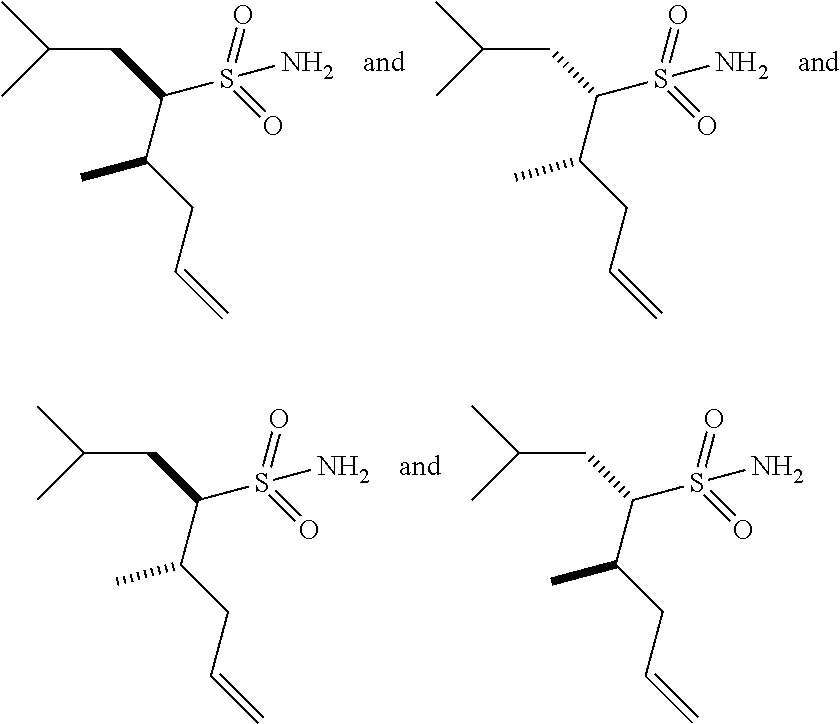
CC(C)CC(S(=O)(=O)N)C(CC=C)C.CC(C)CC(S(=O)(=O)N)C(CC=C)C.CC(C)CC(S(=O)(=O)N)C(CC=C)C.CC(C)CC(S(=O)(=O)N)C(CC=C)C
